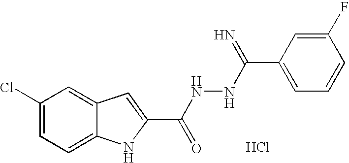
C1(Cl)=CC=C2C(=C1)C=C(C(NNC(C1=CC=CC(F)=C1)=N)=O)N2.Cl
